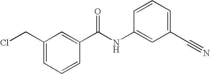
C1(CCl)=CC=CC(C(NC2=CC(C#N)=CC=C2)=O)=C1
